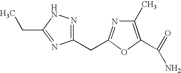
C1(C)=C(C(=O)N)OC(CC2=NNC(CC)=N2)=N1
